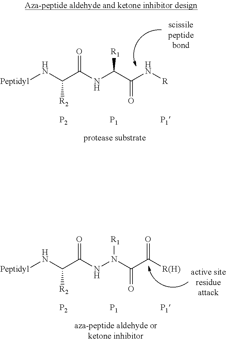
[Peptidyl]NC(C(NC(C(N[R])=O)[R1])=O)[R2].[P2].[P1].[Peptidyl]NC(C(NN(C(C([R(H)])=O)=O)[R1])=O)[R2].[P2].[P1]
